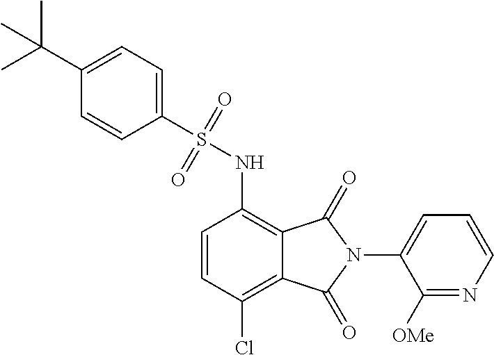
C1(S(NC2=C3C(=C(Cl)C=C2)C(=O)N(C2=CC=CN=C2[OMe])C3=O)(=O)=O)=CC=C(C(C)(C)C)C=C1
